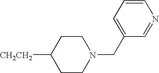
[CH2CH2]C1CCN(CC2=CC=CN=C2)CC1
